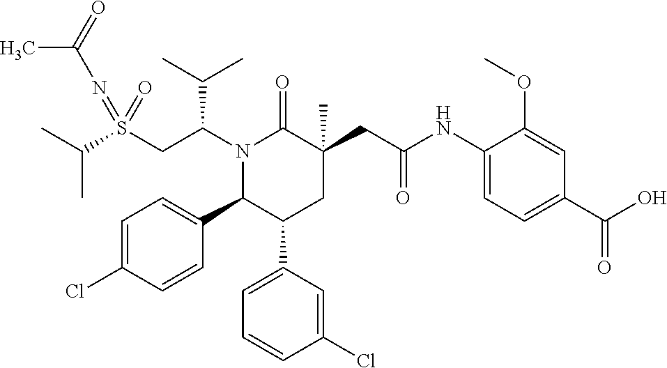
S(CC(N1C(=O)C(CC(=O)NC2=CC=C(C(O)=O)C=C2OC)(C)CC(C2=CC=CC(Cl)=C2)C1C1=CC=C(Cl)C=C1)C(C)C)(=NC(C)=O)(=O)C(C)C
